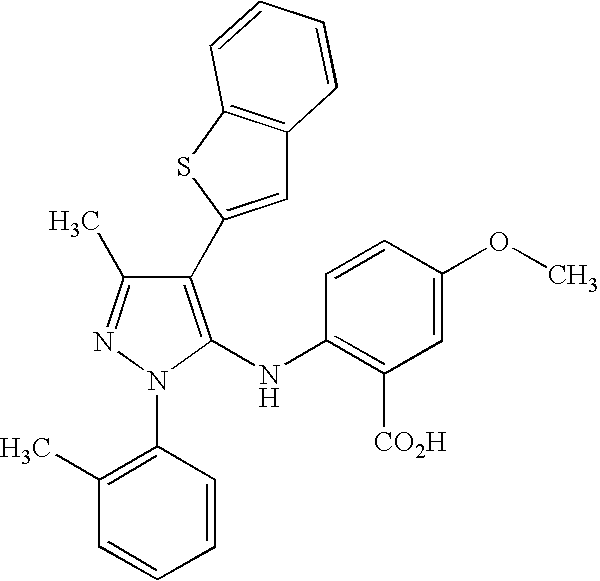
C1=CC(OC)=CC([CO2H])=C1NC1=C(C2=CC3=C(S2)C=CC=C3)C(C)=NN1C1=C(C)C=CC=C1
